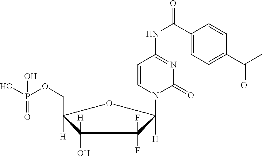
C1(O)([H])C([H])(COP(O)(=O)O)OC([H])(N2C(=O)N=C(NC(=O)C3=CC=C(C(C)=O)C=C3)C=C2)C1(F)F
